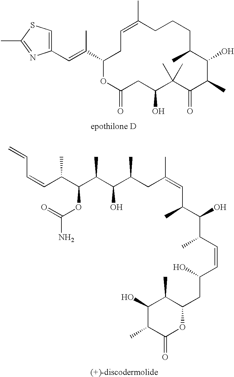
C1(C)=CCC(C(=CC2=CSC(C)=N2)C)OC(=O)CC(O)C(C)(C)C(=O)C(C)C(O)C(C)CCC1.C1(O)C(C)C(=O)OC(CC(C=CC(C)C(O)C(C)C=C(CC(C(C(C(C(C=CC=C)C)OC(=O)N)C)O)C)C)O)C1C
